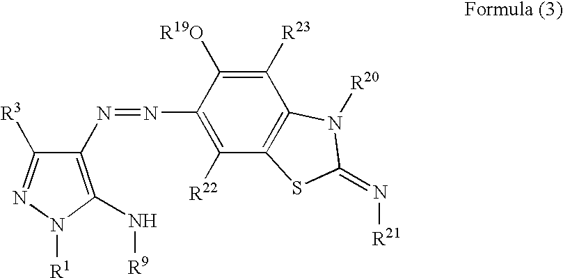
C1(N=NC2=C([R22])C3=C(C([R23])=C2[R19O])N([R20])C(=N[R21])S3)=C(N[R9])N([R1])N=C1[R3]
